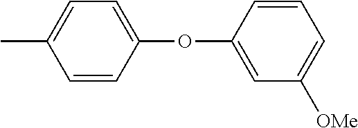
CC1=CC=C(OC2=CC([OMe])=CC=C2)C=C1
